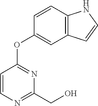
C1=CC2=C(C=C1OC1=NC(CO)=NC=C1)C=CN2
